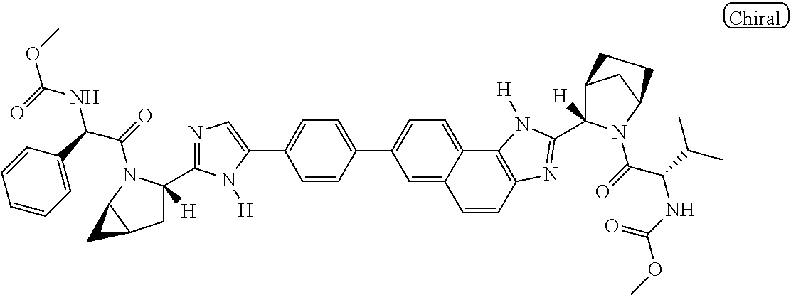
C1(C2=CC=C(C3=CC=C4C5=C(N=C(C6([H])C7CC(N6C(=O)C(C(C)C)NC(=O)OC)CC7)N5[H])C=CC4=C3)C=C2)=CN=C(C2([H])CC3C(N2C(=O)C(C2=CC=CC=C2)NC(=O)OC)C3)N1[H]
